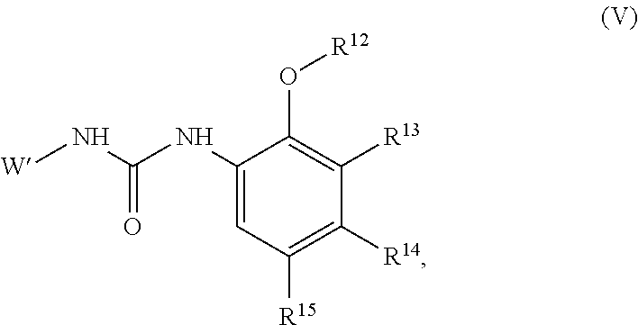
C1(NC(N[W])=O)=CC([R15])=C([R14])C([R13])=C1O[R12]
